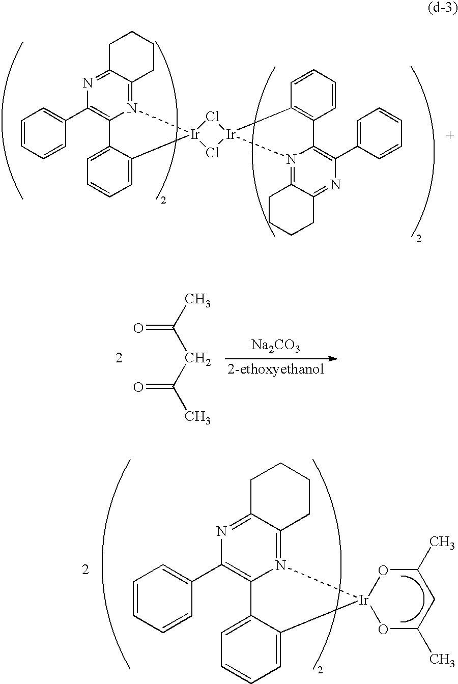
C1=CC=CC(C2=C3N(=C4C(=N2)CCCC4)[Ir]2(C4=CC=CC=C34)Cl[Ir]3(Cl2)N2=C4C(=NC(C5=CC=CC=C5)=C2C2=C3C=CC=C2)CCCC4)=C1.O=C(CC(=O)C)C.[Na2CO3].C1=CC=CC(C2=C3N(=C4C(=N2)CCCC4)[Ir]2(C4=CC=CC=C34)OC(C)CC(C)O2)=C1
